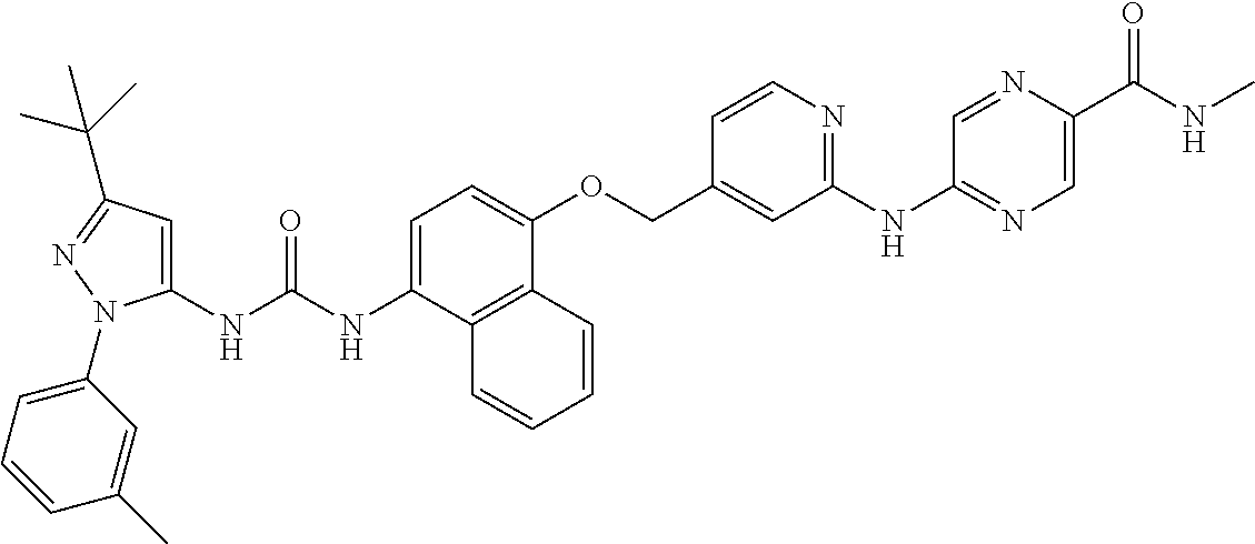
N(C(NC1=CC(C(C)(C)C)=NN1C1=CC=CC(C)=C1)=O)C1=CC=C(OCC2=CC(NC3=NC=C(C(NC)=O)N=C3)=NC=C2)C2=C1C=CC=C2
